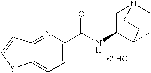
[2 HCl].C1=C(C(NC2C3CCN(C2)CC3)=O)N=C2C(=C1)SC=C2
